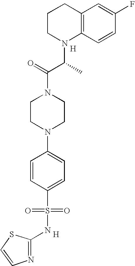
C1CN(C(C(N2CCN(C3=CC=C(S(=O)(=O)NC4=NC=CS4)C=C3)CC2)=O)C)C2=C(C1)C=C(F)C=C2.[H].[H]
